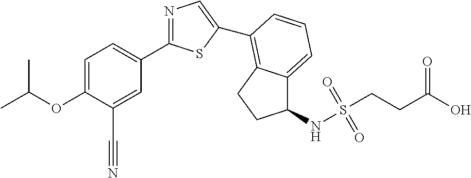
C1=C(OC(C)C)C(C#N)=CC(C2=NC=C(C3=C4C(=CC=C3)C(NS(CCC(O)=O)(=O)=O)CC4)S2)=C1
